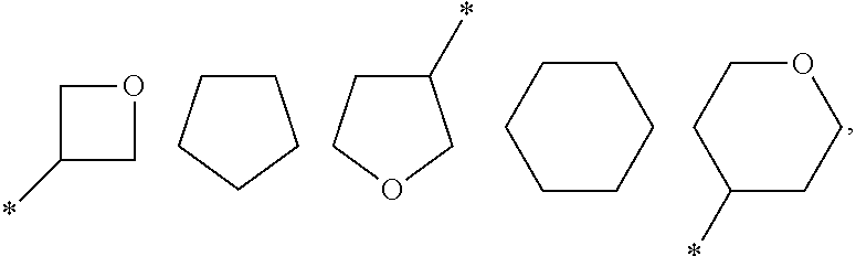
C1(*)COC1.C1CCCC1.C1(*)CCOC1.C1CCCCC1.C1(*)CCOCC1
